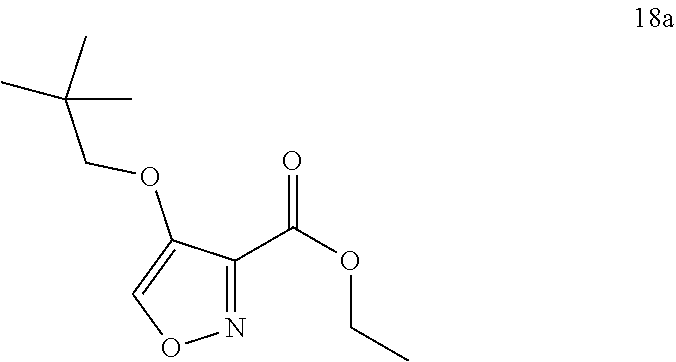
N1=C(C(OCC)=O)C(OCC(C)(C)C)=CO1
